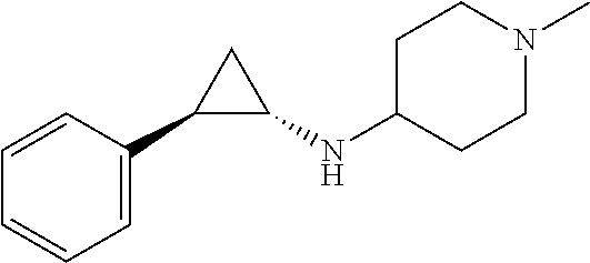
C1=CC=CC=C1C1C(NC2CCN(C)CC2)C1
